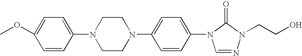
C1=CC(N2C=NN(CCO)C2=O)=CC=C1N1CCN(C2=CC=C(OC)C=C2)CC1
